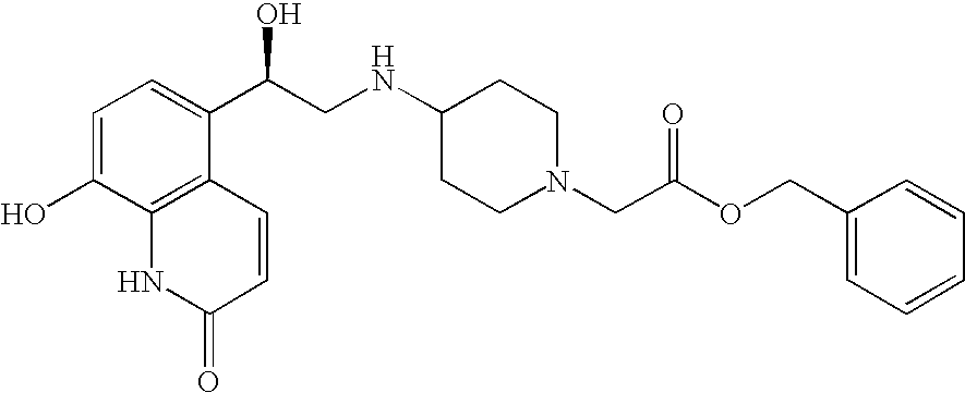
C1=C(O)C2=C(C(C(CNC3CCN(CC(OCC4=CC=CC=C4)=O)CC3)O)=C1)C=CC(=O)N2
